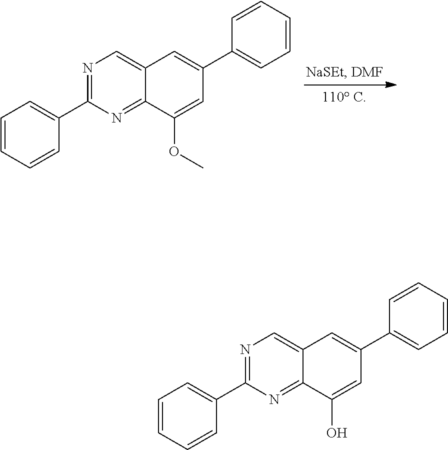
N1=C(C2=CC=CC=C2)N=C2C(=C1)C=C(C1=CC=CC=C1)C=C2OC.N1=C(C2=CC=CC=C2)N=C2C(=C1)C=C(C1=CC=CC=C1)C=C2O
